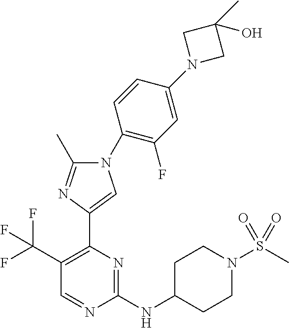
C1(NC2CCN(S(C)(=O)=O)CC2)=NC(C2=CN(C3=C(F)C=C(N4CC(O)(C)C4)C=C3)C(C)=N2)=C(C(F)(F)F)C=N1
